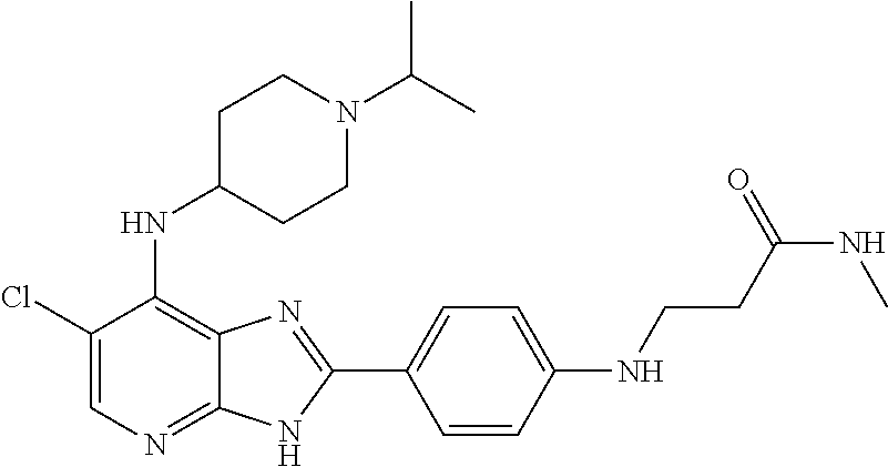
C1(Cl)=CN=C2C(=C1NC1CCN(C(C)C)CC1)N=C(C1=CC=C(NCCC(NC)=O)C=C1)N2
